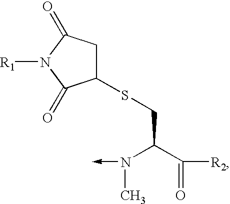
C1(SCC(C([R2])=O)N(C)->C)CC(=O)N([R1])C1=O
